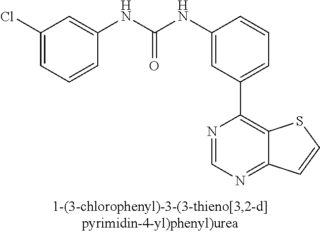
C1(NC(NC2=CC(Cl)=CC=C2)=O)=CC(C2=C3C(=NC=N2)C=CS3)=CC=C1
